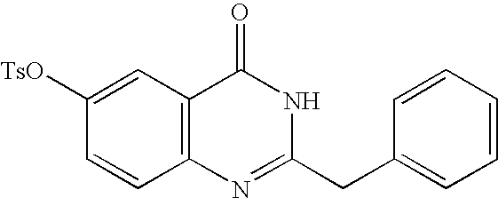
C12=C(C=C([TsO])C=C1)C(=O)NC(CC1=CC=CC=C1)=N2
